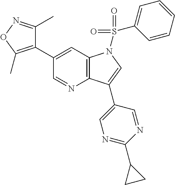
C12=C(C=C(C3=C(C)ON=C3C)C=N1)N(S(C1=CC=CC=C1)(=O)=O)C=C2C1=CN=C(C2CC2)N=C1
